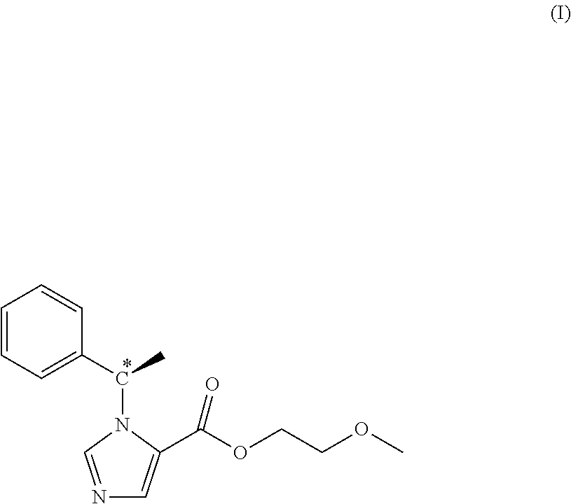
N1=CN(C(C)C2=CC=CC=C2)C(C(OCCOC)=O)=C1
